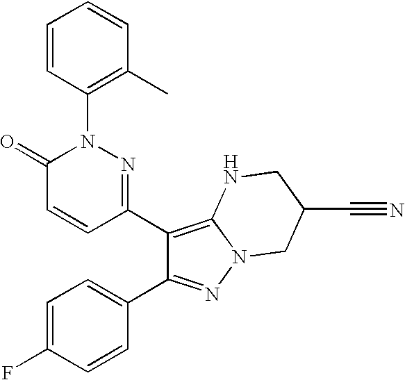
C1=CC(N2C(=O)C=CC(C3=C4N(N=C3C3=CC=C(F)C=C3)CC(C#N)CN4)=N2)=C(C)C=C1
